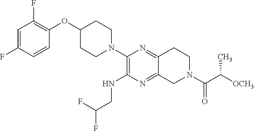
C1=C(F)C=CC(OC2CCN(C3=C(NCC(F)F)N=C4C(=N3)CCN(C(C([OCH3])C)=O)C4)CC2)=C1F
